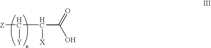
[Z]C(C(C(=O)O)[X])[Y]
